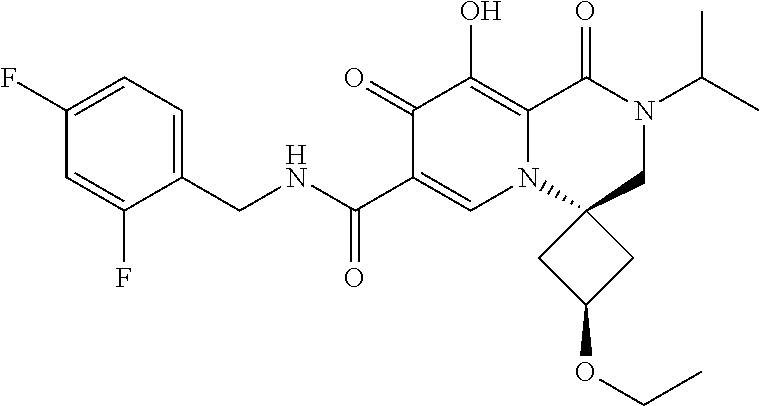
C1(F)=CC=C(CNC(C2=CN3C4(CN(C(C)C)C(=O)C3=C(O)C2=O)CC(OCC)C4)=O)C(F)=C1
